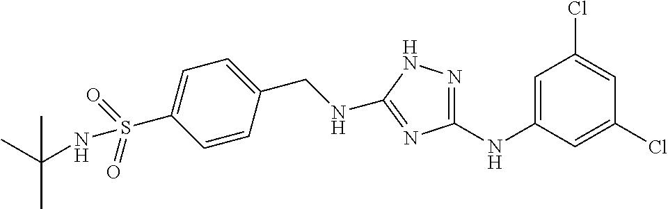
C1=C(NC2=NNC(NCC3=CC=C(S(=O)(=O)NC(C)(C)C)C=C3)=N2)C=C(Cl)C=C1Cl
